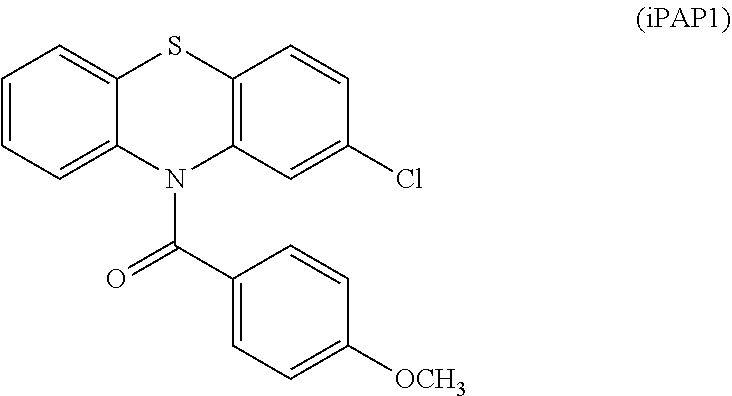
C12=CC=CC=C1N(C(C1=CC=C([OCH3])C=C1)=O)C1=C(S2)C=CC(Cl)=C1
